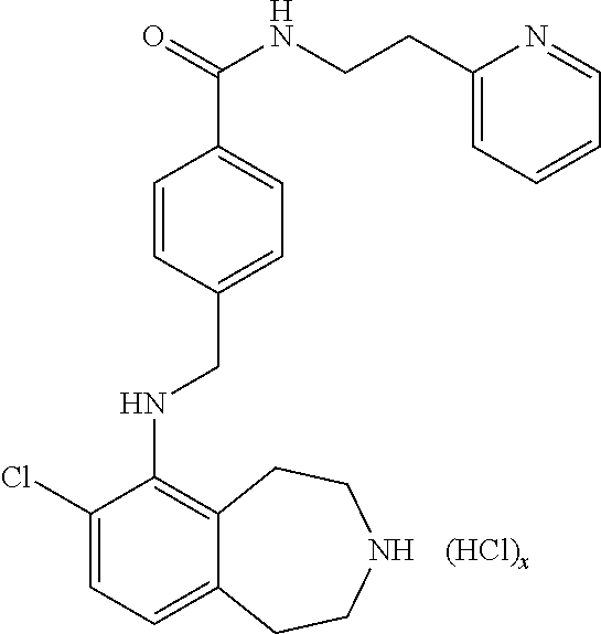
C1=CC(CNC2=C3C(=CC=C2Cl)CCNCC3)=CC=C1C(NCCC1=CC=CC=N1)=O
